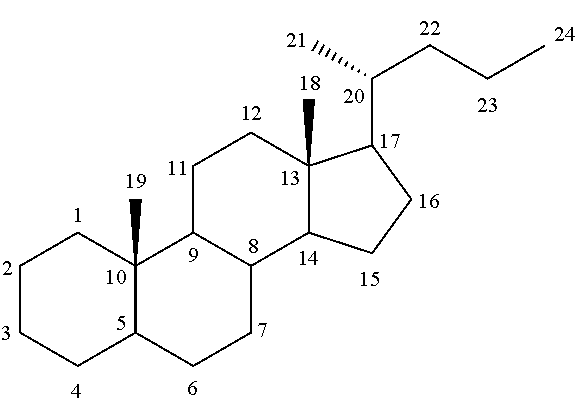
C1CCC2C(C)(C1)C1C(CC2)C2C(C)(CC1)C(C(C)CCC)CC2
